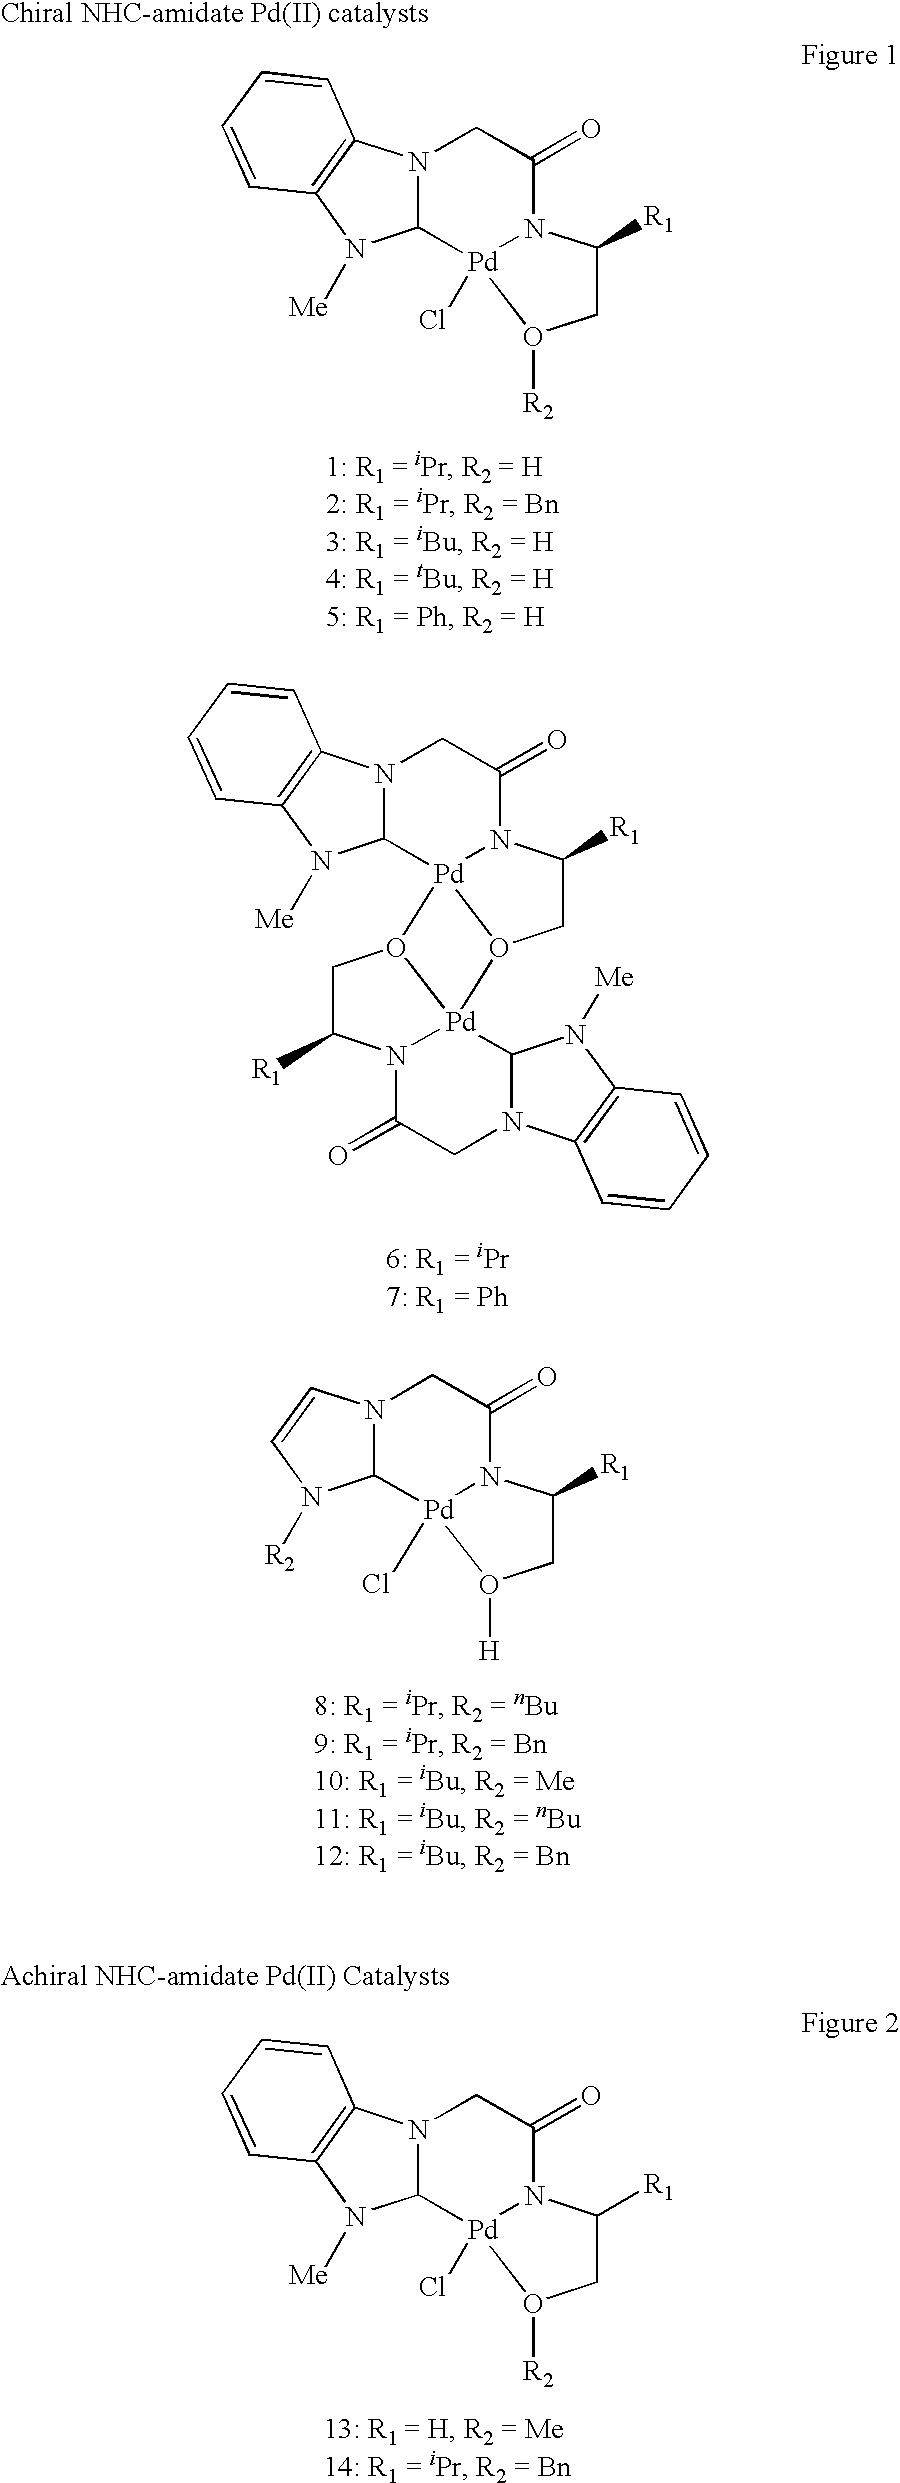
C12N(C3=C(N1[Me])C=CC=C3)CC(=O)N1C([R1])CO([R2])[Pd]21Cl.C12N(C3=C(N1[Me])C=CC=C3)CC(=O)N1C([R1])CO3[Pd]21O1CC([R1])N2C(=O)CN4C([Pd]321)N([Me])C1=C4C=CC=C1.C12N(C=CN1[R2])CC(=O)N1C([R1])CO([H])[Pd]21Cl.C12N(C3=C(N1[Me])C=CC=C3)CC(=O)N1C([R1])CO([R2])[Pd]21Cl
